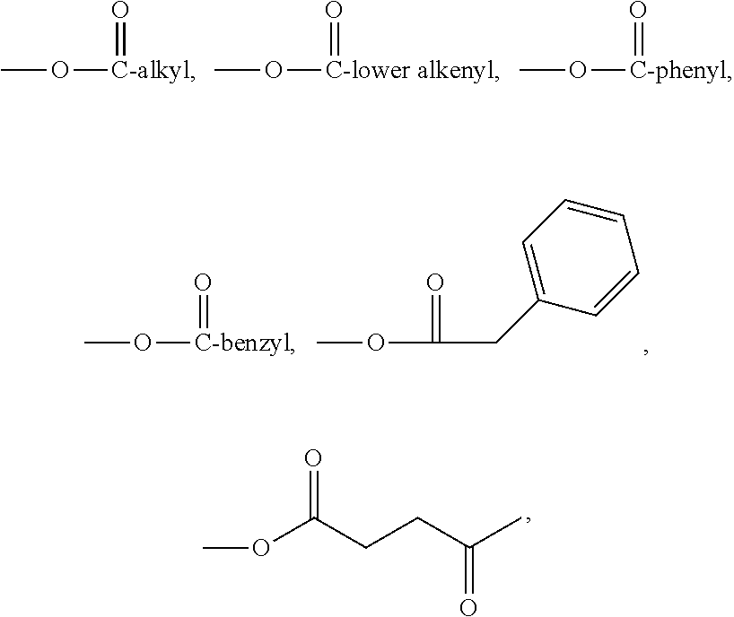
CO[C-alkyl]=O.CO[C-lower alkenyl]=O.CO[C-phenyl]=O.C1=C(CC(OC)=O)C=CC=C1.CO[C-benzyl]=O.O(C)C(CCC(C)=O)=O
